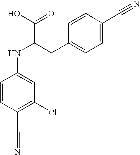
C1=CC(C#N)=C(Cl)C=C1NC(C(O)=O)CC1=CC=C(C#N)C=C1
